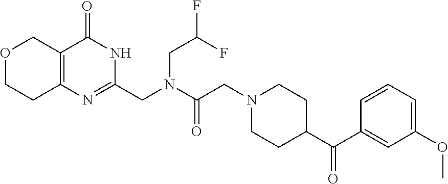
O1CCC2=C(C1)C(=O)NC(CN(CC(F)F)C(CN1CCC(C(C3=CC(OC)=CC=C3)=O)CC1)=O)=N2
